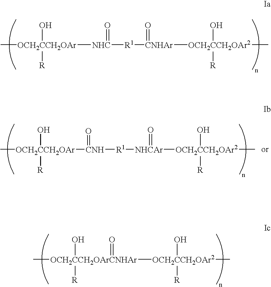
C[OCH2CCH2OAr](O)([R])[NHC]([R1][CNHAr](=O)[OCH2CCH2OAr2](O)([R])C)=O.C[OCH2CCH2OAr](O)([R])[CNH]([R1][NHCAr]([OCH2CCH2OAr2](O)([R])C)=O)=O.C[OCH2CCH2OArCNHAr]([OCH2CCH2OAr2](O)([R])C)(O)([R])=O
